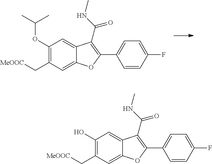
C1(O)=C(C[MeOOC])C=C2C(=C1)C(C(=O)NC)=C(C1=CC=C(F)C=C1)O2.C1(OC(C)C)=C(C[MeOOC])C=C2C(=C1)C(C(=O)NC)=C(C1=CC=C(F)C=C1)O2
